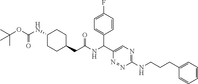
C1CC(CC(NC(C2=CN=C(NCCCC3=CC=CC=C3)N=N2)C2=CC=C(F)C=C2)=O)CCC1NC(OC(C)(C)C)=O
